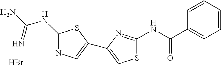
C1=CC=CC=C1C(NC1=NC(C2=CN=C(NC(N)=N)S2)=CS1)=O.Br
